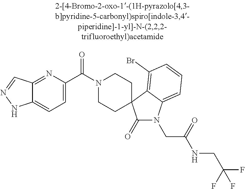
N1(C(C2=CC=C3C(=N2)C=NN3)=O)CCC2(CC1)C(=O)N(CC(=O)NCC(F)(F)F)C1=CC=CC(Br)=C12
